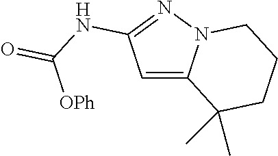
C1=C2N(N=C1NC([OPh])=O)CCCC2(C)C
